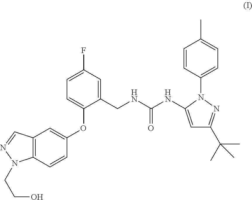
C1=C(NC(NCC2=CC(F)=CC=C2OC2=CC3=C(C=C2)N(CCO)N=C3)=O)N(C2=CC=C(C)C=C2)N=C1C(C)(C)C
